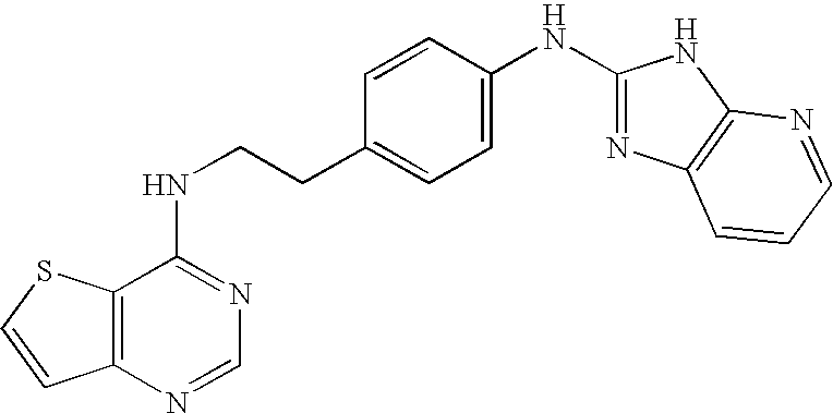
C1=CC(NC2=NC3=C(N2)N=CC=C3)=CC=C1CCNC1=NC=NC2=C1SC=C2
